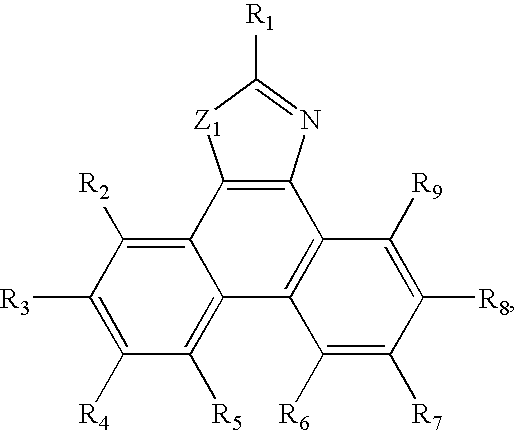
C12=C([R2])C([R3])=C([R4])C([R5])=C1C1=C(C3=C2[Z1]C([R1])=N3)C([R9])=C([R8])C([R7])=C1[R6]
